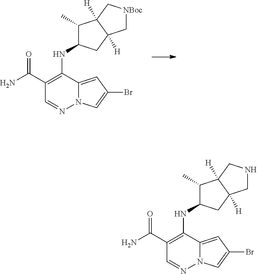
C1(C(N)=O)=C(NC2C(C)C3([H])C([H])(C2)C[NBoc]C3)C2=CC(Br)=CN2N=C1.C1(C(N)=O)=C(NC2C(C)C3([H])C([H])(C2)CNC3)C2=CC(Br)=CN2N=C1
